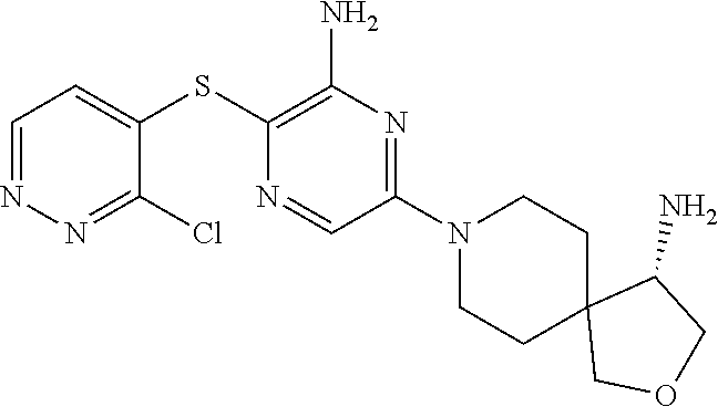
S(C1=C(N)N=C(N2CCC3(CC2)COCC3N)C=N1)C1=CC=NN=C1Cl
